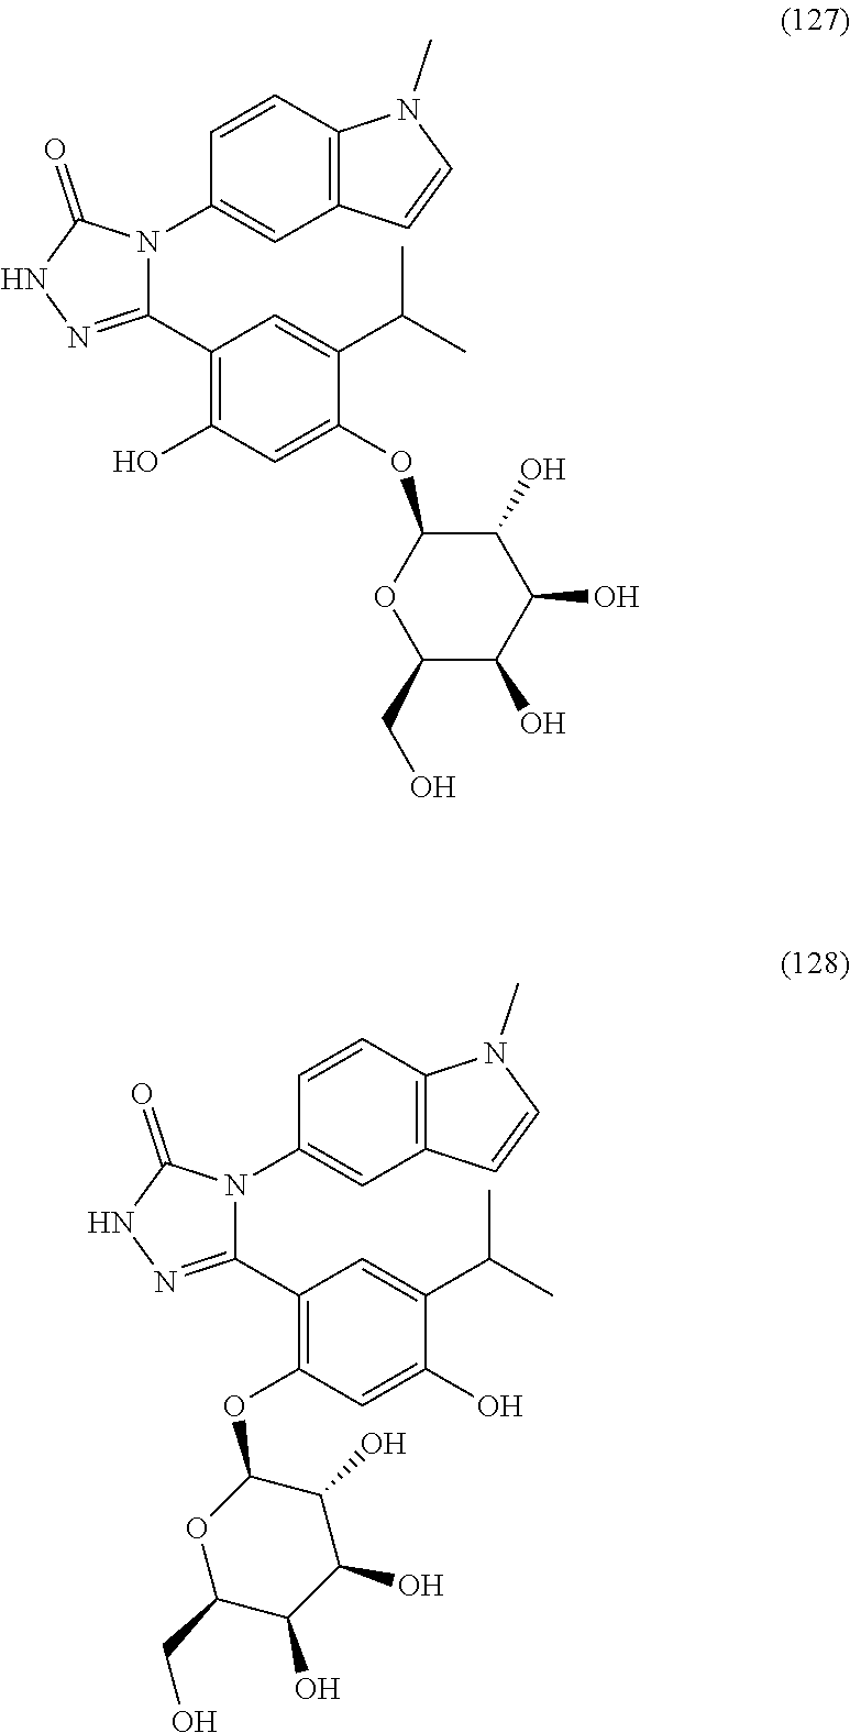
C12=C(C=CC(N3C(C4=C(O)C=C(OC5OC(CO)C(O)C(O)C5O)C(C(C)C)=C4)=NNC3=O)=C1)N(C)C=C2.C12=C(C=CC(N3C(C4=C(OC5OC(CO)C(O)C(O)C5O)C=C(O)C(C(C)C)=C4)=NNC3=O)=C1)N(C)C=C2
